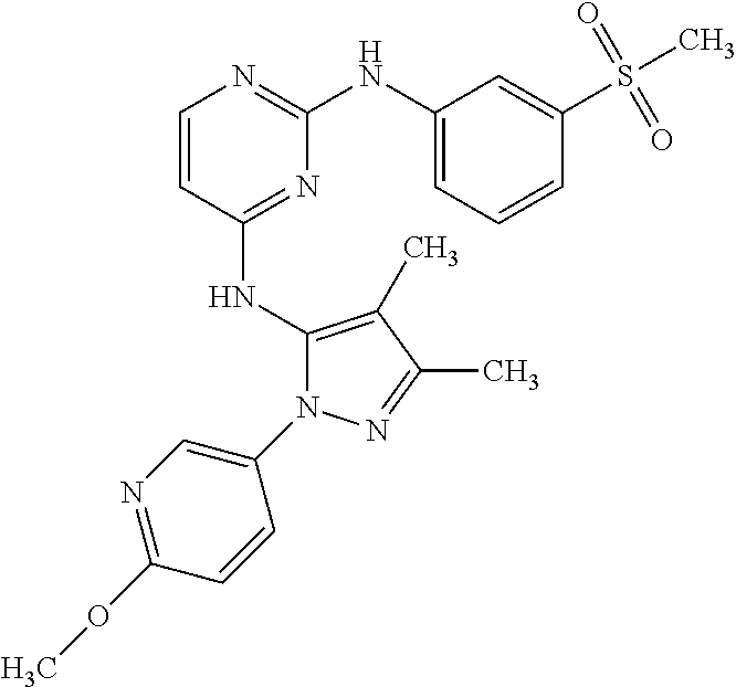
C1=CC(NC2=C(C)C(C)=NN2C2=CN=C(OC)C=C2)=NC(NC2=CC=CC(S(C)(=O)=O)=C2)=N1
